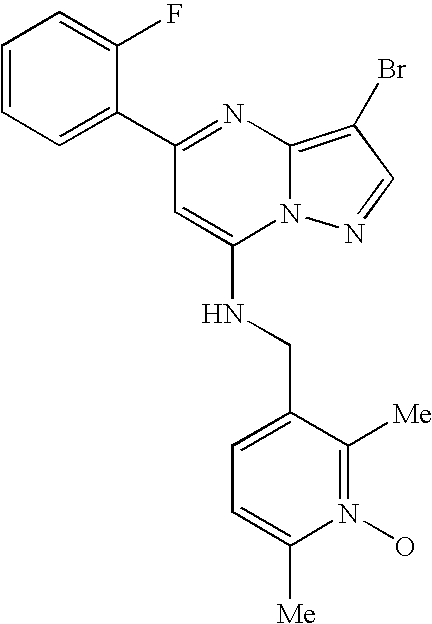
C1=CC=C(C2=NC3=C(Br)C=NN3C(NCC3=CC=C([Me])N(O)=C3[Me])=C2)C(F)=C1
